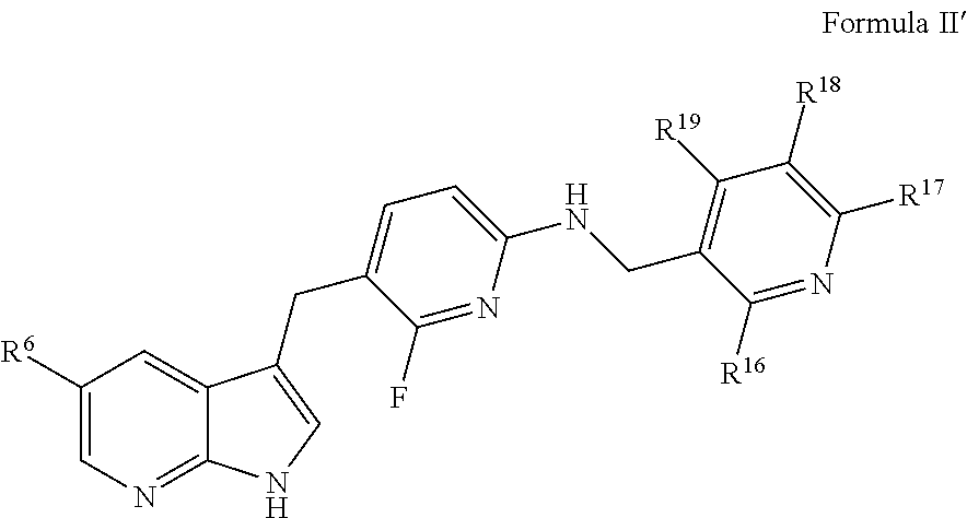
C1([R6])=CN=C2C(=C1)C(CC1=CC=C(NCC3=C([R19])C([R18])=C([R17])N=C3[R16])N=C1F)=CN2
